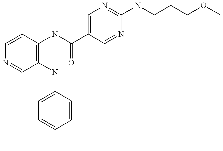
C1=CC(NC(C2=CN=C(NCCCOC)N=C2)=O)=C(NC2=CC=C(C)C=C2)C=N1
